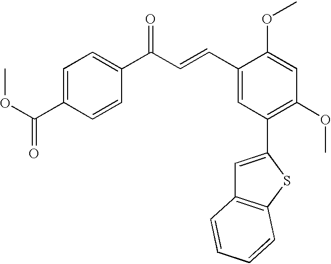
C1=C(C(=O)OC)C=CC(C(C=CC2=CC(C3=CC4=C(S3)C=CC=C4)=C(OC)C=C2OC)=O)=C1
